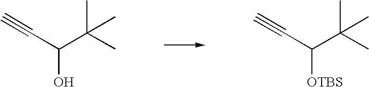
C(C(C(C)(C)C)O)#C.C(C(C(C)(C)C)[OTBS])#C
